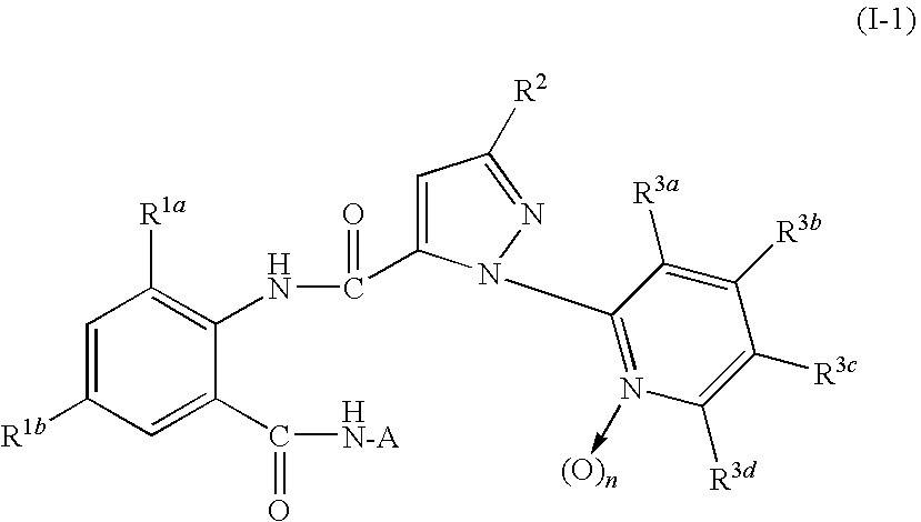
C1=C([R1b])C=C(C(=O)[HN-A])C(NC(=O)C2=CC([R2])=NN2C2=N(->[(O)n])C([R3d])=C([R3c])C([R3b])=C2[R3a])=C1[R1a]
